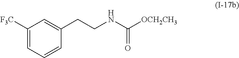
C1([F3C])=CC=CC(CCNC([OCH2CH3])=O)=C1
